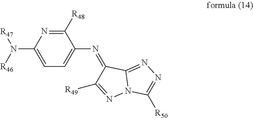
C1([R48])=NC(N([R47])[R46])=CC=C1N=C1C([R49])=NN2C1=NN=C2[R50]
